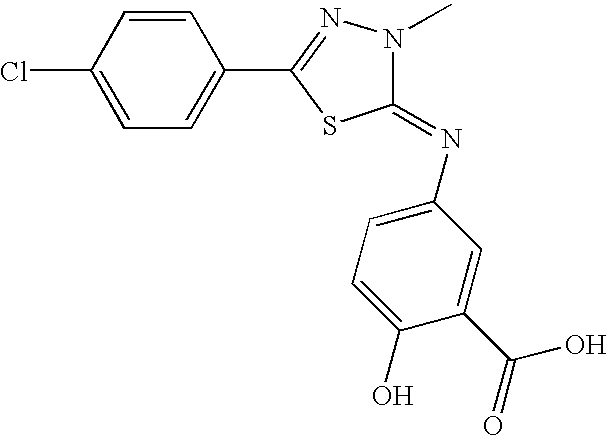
C1=C(Cl)C=CC(C2=NN(C)C(=NC3=CC=C(O)C(C(O)=O)=C3)S2)=C1
